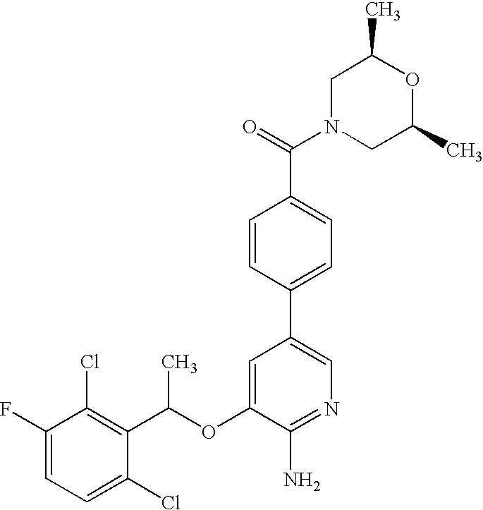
FC1=CC=C(Cl)C(C(OC2=CC(C3=CC=C(C(N4CC(C)OC(C)C4)=O)C=C3)=CN=C2N)C)=C1Cl
